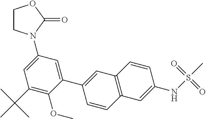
C1(C2=CC3=C(C=C2)C=C(NS(=O)(=O)C)C=C3)=CC(N2CCOC2=O)=CC(C(C)(C)C)=C1OC
